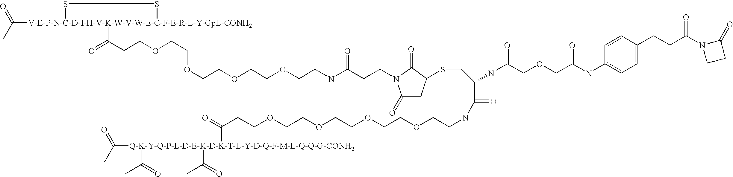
CC(=O)[V-E-P-N-C-D-I-H-V-K-W-V-W-E-C-F-E-R-L-Y-GpL-CONH2]1(C(CCOCCOCCOCCOCCNC(=O)CCN2C(=O)CC(SCC(C(NCCOCCOCCOCCOCCC([Q-K-Y-Q-P-L-D-E-K-D-K-T-L-Y-D-Q-F-M-L-Q-Q-G-CONH2](C(C)=O)(C(C)=O)C(C)=O)=O)=O)NC(COCC(NC3=CC=C(CCC(N4CCC4=O)=O)C=C3)=O)=O)C2=O)=O)SS1
